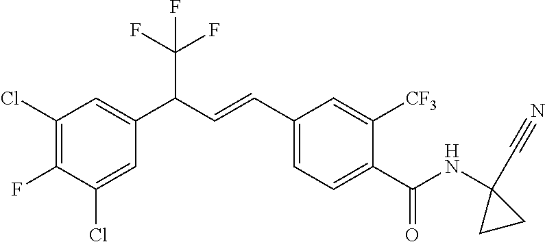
C1(Cl)=CC(C(C=CC2=CC=C(C(NC3(C#N)CC3)=O)C([CF3])=C2)C(F)(F)F)=CC(Cl)=C1F
